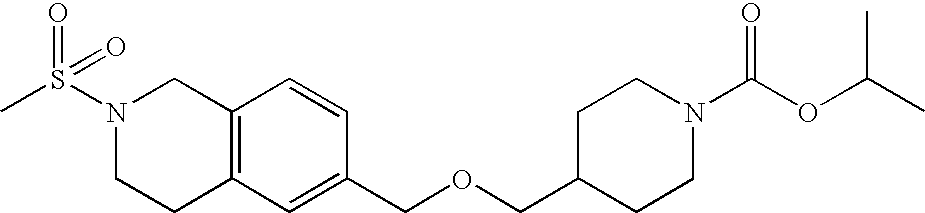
C1C2=C(CN(S(C)(=O)=O)C1)C=CC(COCC1CCN(C(=O)OC(C)C)CC1)=C2
